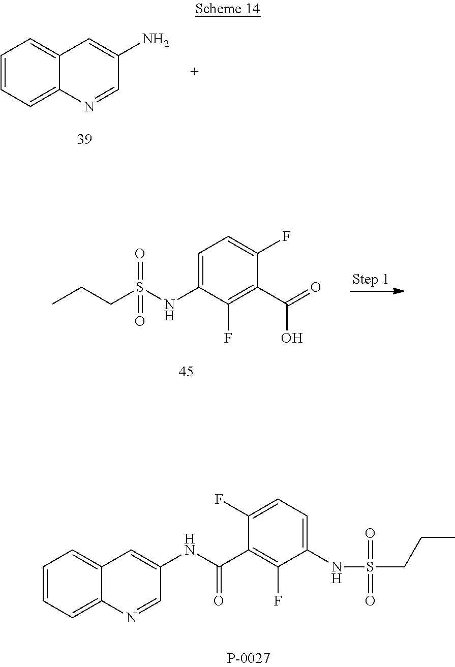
C1=CC=C2C(=C1)C=C(NC(C1=C(F)C(NS(CCC)(=O)=O)=CC=C1F)=O)C=N2.C1=CC=C2C(=C1)C=C(N)C=N2.C1=C(NS(CCC)(=O)=O)C(F)=C(C(O)=O)C(F)=C1
